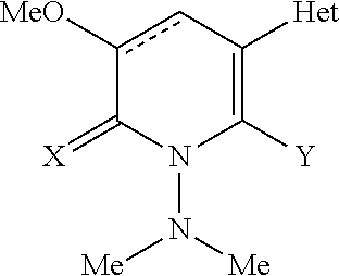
c1([OMe])cC([Het])=C([Y])N(N([Me])[Me])C1=[X]
